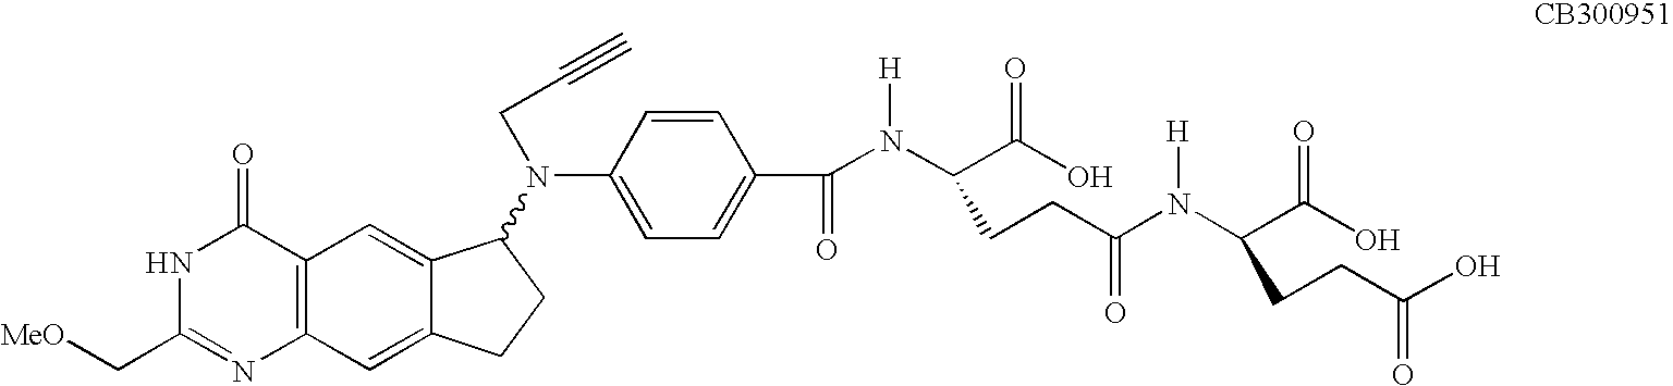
N1C(C[MeO])=NC2=C(C1=O)C=C1C(=C2)CCC1N(C1=CC=C(C(N([H])C(C(=O)O)CCC(N(C(CCC(O)=O)C(O)=O)[H])=O)=O)C=C1)CC#C
